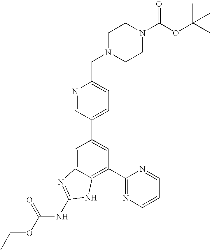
N1=CC(C2=CC(C3=NC=CC=N3)=C3C(=C2)N=C(NC(OCC)=O)N3)=CC=C1CN1CCN(C(OC(C)(C)C)=O)CC1
